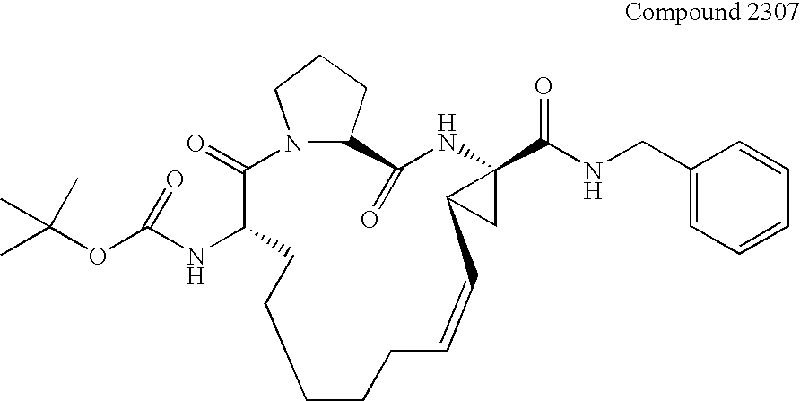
C1CCC=CC2CC2(C(=O)NCC2=CC=CC=C2)NC(=O)C2CCCN2C(=O)C(NC(OC(C)(C)C)=O)CC1
